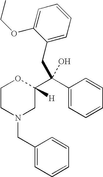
C1(CN2CC(C(C3=CC=CC=C3)(O)CC3=CC=CC=C3OCC)([H])OCC2)=CC=CC=C1
